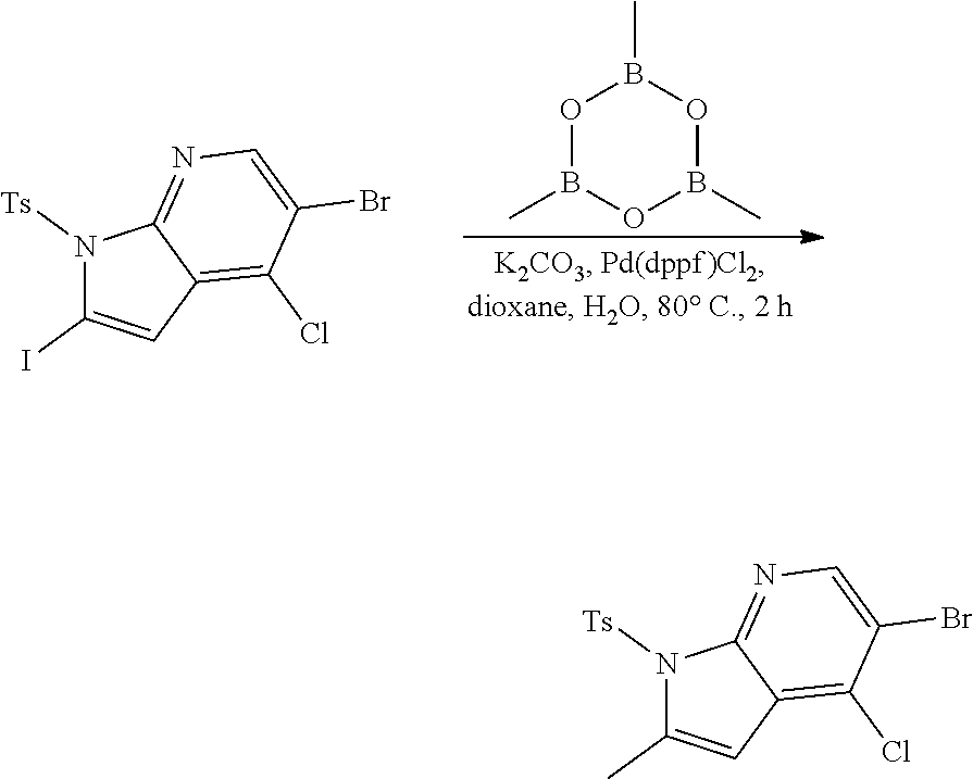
N1([Ts])C(C)=CC2=C(Cl)C(Br)=CN=C12.N1([Ts])C(I)=CC2=C(Cl)C(Br)=CN=C12.O1B(C)OB(C)OB1C
